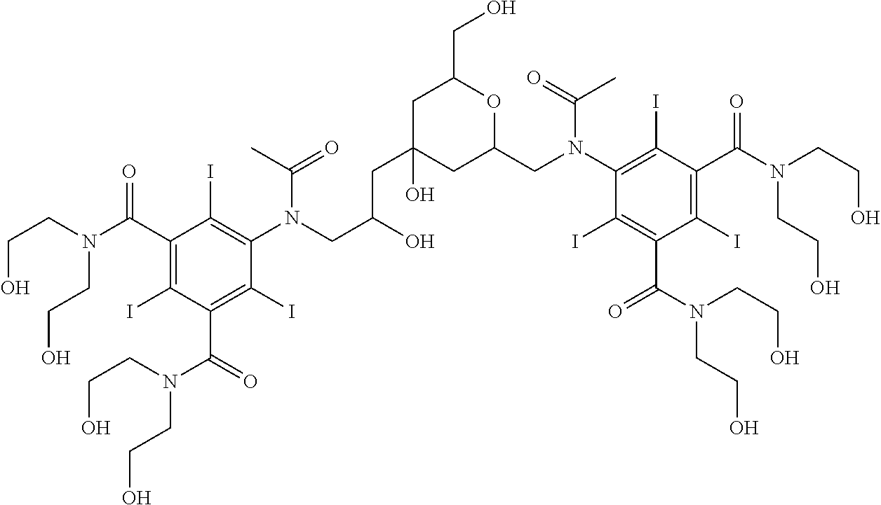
OCCN(C(C1=C(I)C(C(N(CCO)CCO)=O)=C(I)C(N(CC(CC2(O)CC(CN(C(C)=O)C3=C(I)C(C(=O)N(CCO)CCO)=C(I)C(C(N(CCO)CCO)=O)=C3I)OC(CO)C2)O)C(C)=O)=C1I)=O)CCO
